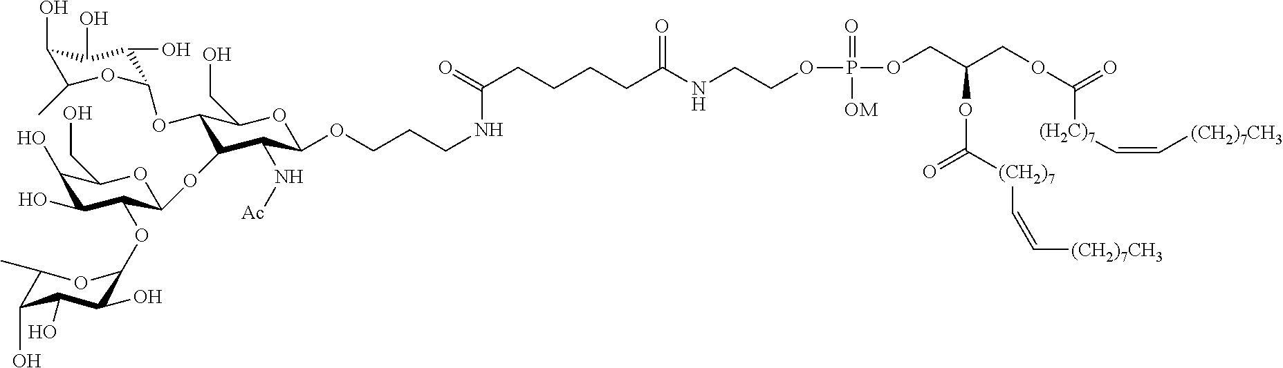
C(CCNC(CCCCC(NCCOP(OCC(COC(=O)[(H2C)7]C=C[(CH2)7CH3])OC(=O)[(CH2)7]C=C[(CH2)7CH3])(=O)[OM])=O)=O)OC1C(N[Ac])C(OC2C(OC3C(O)C(O)C(O)C(C)O3)C(O)C(O)C(CO)O2)C(OC2OC(C)C(O)C(O)C2O)C(CO)O1
